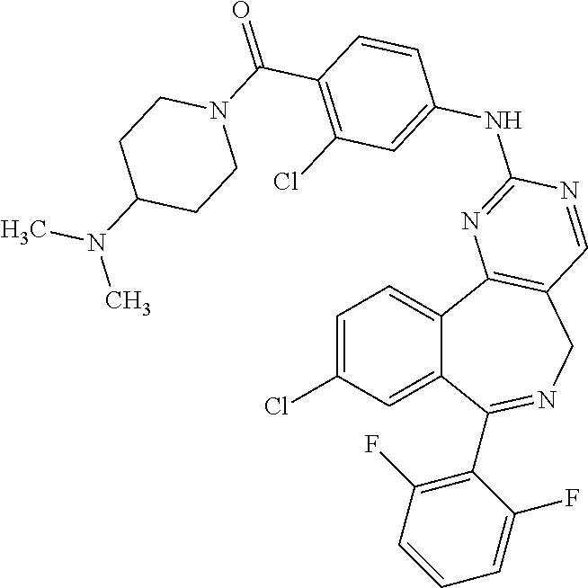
C1=C(Cl)C=C2C(=C1)C1=C(CN=C2C2=C(F)C=CC=C2F)C=NC(NC2=CC(Cl)=C(C(N3CCC(N(C)C)CC3)=O)C=C2)=N1
